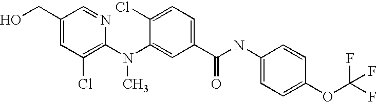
C1(N(C2=CC(C(NC3=CC=C(OC(F)(F)F)C=C3)=O)=CC=C2Cl)C)=C(Cl)C=C(CO)C=N1
